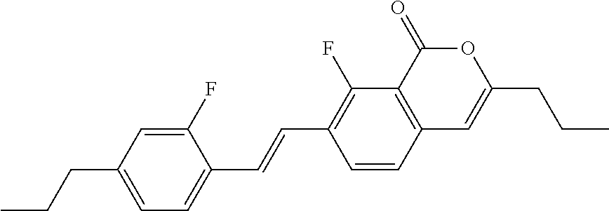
C1=CC2=C(C(F)=C1C=CC1=CC=C(CCC)C=C1F)C(=O)OC(CCC)=C2
